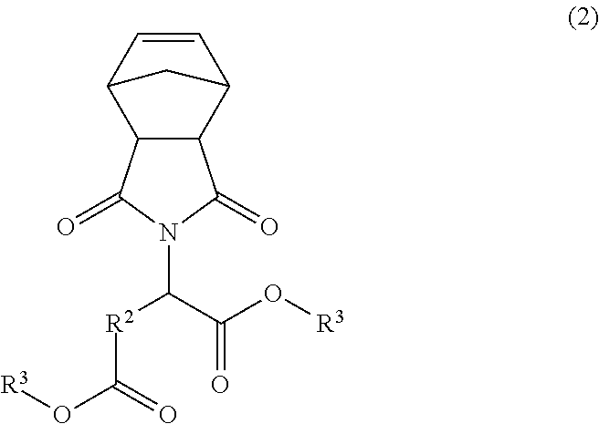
C12C=CC(C3C1C(=O)N(C(C(O[R3])=O)[R2]C(O[R3])=O)C3=O)C2
